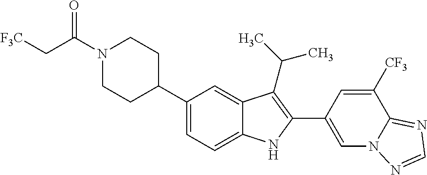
C(N1CCC(C2=CC=C3C(=C2)C(C(C)C)=C(C2=CN4C(=NC=N4)C([CF3])=C2)N3)CC1)(C[F3C])=O
